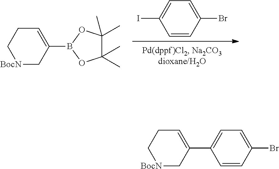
C1=CC(Br)=CC=C1I.B1(C2=CCC[BocN]C2)OC(C)(C)C(C)(C)O1.C1=CC(Br)=CC=C1C1=CCC[BocN]C1
